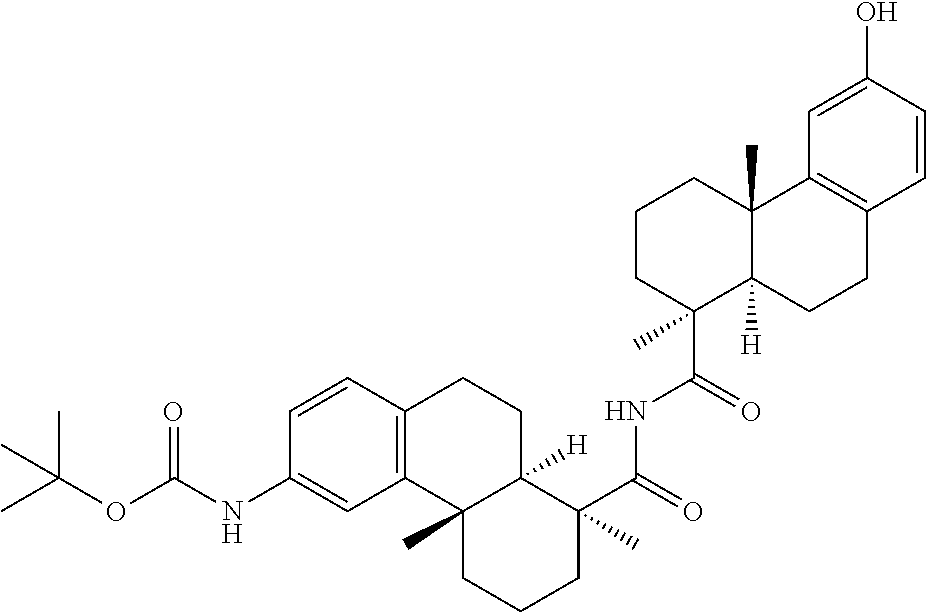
C1=CC2=C(C=C1NC(OC(C)(C)C)=O)C1(C)C([H])(CC2)C(C(=O)NC(C2(C)C3([H])C(C)(CCC2)C2=C(CC3)C=CC(O)=C2)=O)(C)CCC1
